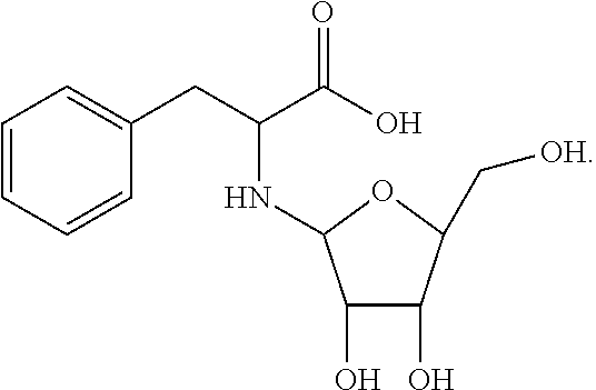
C1=CC=CC(CC(C(O)=O)NC2C(O)C(O)C(C[OH])O2)=C1
